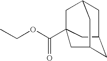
CCOC(=O)C12CC3CC(CC(C1)C3)C2
